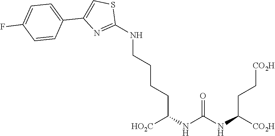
[CO2H]C(NC(NC([HO2C])CCCCNC1=NC(C2=CC=C(F)C=C2)=CS1)=O)CC[CO2H]
